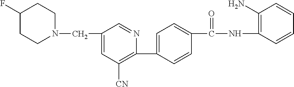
C1(F)CCN(CC2=CC([CN])=C(C3=CC=C(C(NC4=C(N)C=CC=C4)=O)C=C3)N=C2)CC1
